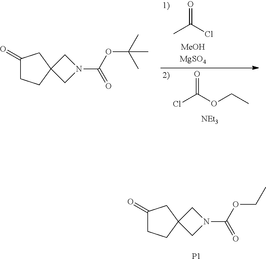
C1(=O)CCC2(C1)CN(C(OC(C)(C)C)=O)C2.O=C(Cl)C.O=C(OCC)Cl.[NEt3].C1(=O)CCC2(C1)CN(C(OCC)=O)C2.[P1]
